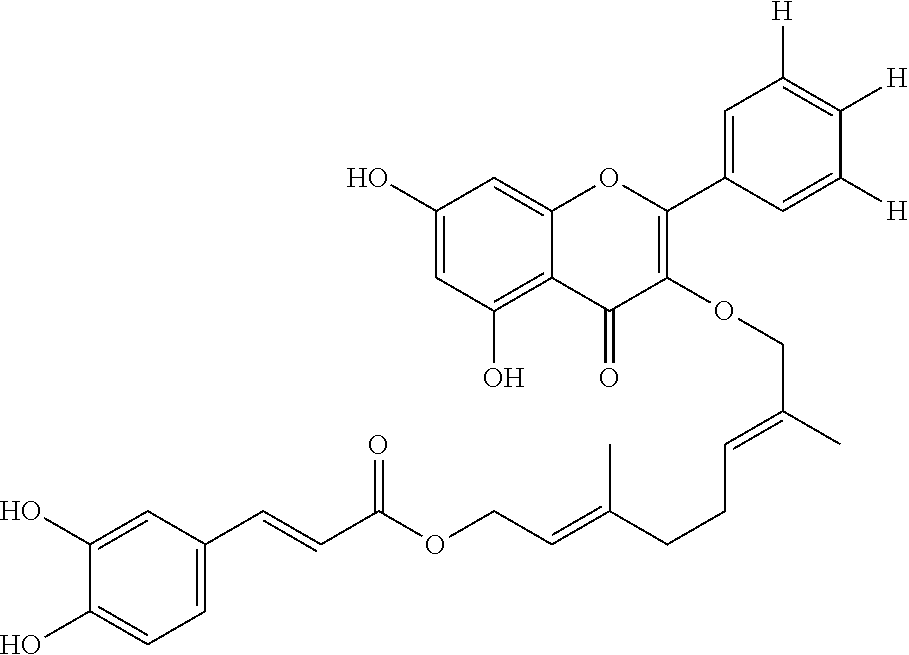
C1(O)=CC(O)=C2C(=C1)OC(C1=CC([H])=C([H])C([H])=C1)=C(OCC(C)=CCCC(C)=CCOC(C=CC1=CC=C(O)C(O)=C1)=O)C2=O
